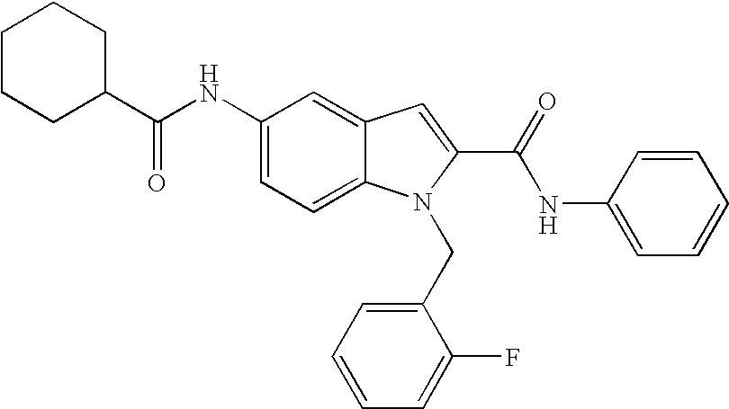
C1(NC(=O)C2CCCCC2)=CC=C2C(=C1)C=C(C(=O)NC1=CC=CC=C1)N2CC1=CC=CC=C1F
